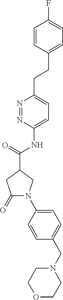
C1(CCC2=CC=C(F)C=C2)=CC=C(NC(=O)C2CN(C3=CC=C(CN4CCOCC4)C=C3)C(=O)C2)N=N1
